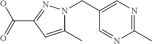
C1(C)=CC(C(=O)O)=NN1CC1=CN=C(C)N=C1
